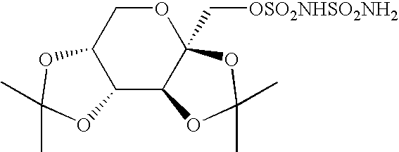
C12C(C3C(C[OSO2NHSO2NH2])(OC1)OC(C)(C)O3)OC(C)(C)O2
